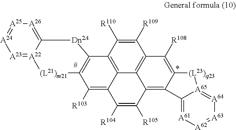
C1([R109])=C([R110])C2=C3C4=C1C([R108])=C1C(=C4C([R105])=C([R104])C3=C([R103])C3=C2[Dn2A]C2=[A26][A25][A24][A23]=[A22]2[(L21)m21]3)C2=[A61][A62]=[A63][A64]=[A65]2[(L23)q23]1
